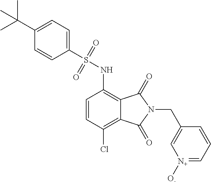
C1=CC(Cl)=C2C(=C1NS(C1=CC=C(C(C)(C)C)C=C1)(=O)=O)C(=O)N(CC1=C[N+]([O-])=CC=C1)C2=O
